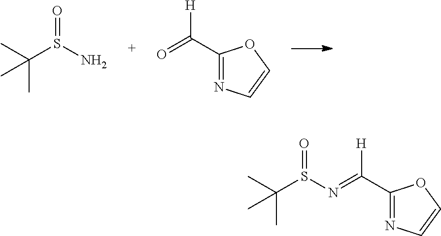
O=C(C1=NC=CO1)[H].C(S(N)=O)(C)(C)C.C(S(N=C(C1=NC=CO1)[H])=O)(C)(C)C
